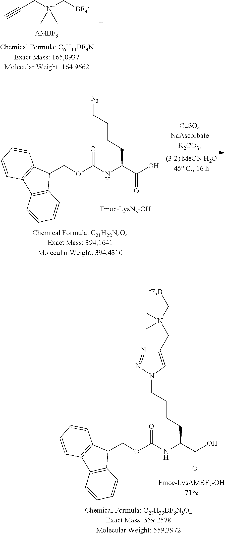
[BF3-]C[N+](C)(CC#C)C.C1=CC2=C(C3=C(C2COC(=O)NC(C(=O)O)CCCC[N3])C=CC=C3)C=C1.C1=CC2=C(C3=C(C2COC(=O)NC(C(=O)O)CCCCN2C=C(C[N+](C[-F3B])(C)C)N=N2)C=CC=C3)C=C1
